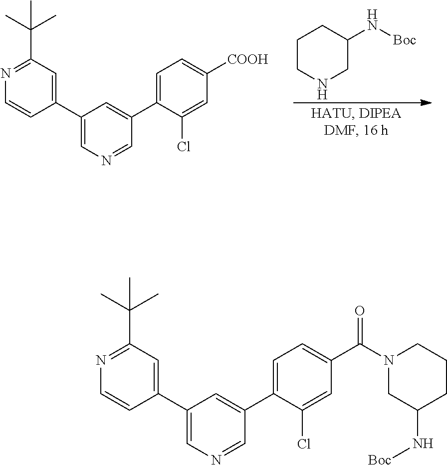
C1CNCC(N[Boc])C1.N1=C(C(C)(C)C)C=C(C2=CN=CC(C3=CC=C([COOH])C=C3Cl)=C2)C=C1.N1=C(C(C)(C)C)C=C(C2=CN=CC(C3=CC=C(C(N4CC(N[Boc])CCC4)=O)C=C3Cl)=C2)C=C1
